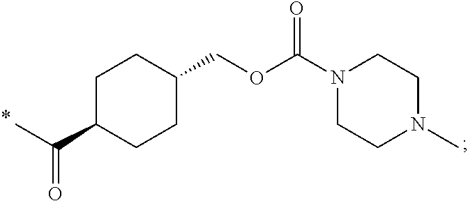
CC(=O)C1CCC(COC(N2CCN(C)CC2)=O)CC1
